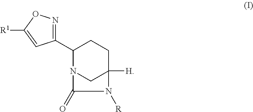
C1(C2N3CC([H])(CC2)N([R])C3=O)=NOC([R1])=C1
